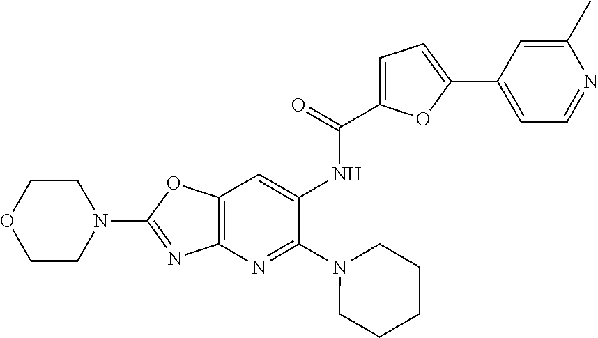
N1(C2=NC3=C(O2)C=C(NC(=O)C2=CC=C(C4=CC=NC(C)=C4)O2)C(N2CCCCC2)=N3)CCOCC1
